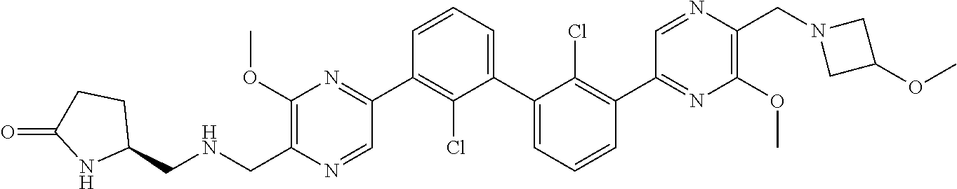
C1(OC)=C(CNCC2CCC(=O)N2)N=CC(C2=C(Cl)C(C3=CC=CC(C4=NC(OC)=C(CN5CC(OC)C5)N=C4)=C3Cl)=CC=C2)=N1
